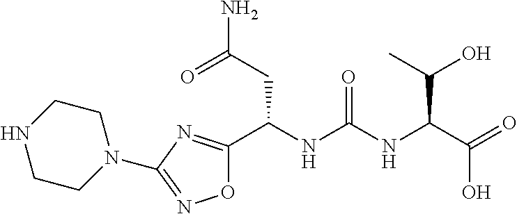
O1C(C(NC(NC(C(=O)O)C(O)C)=O)CC(N)=O)=NC(N2CCNCC2)=N1
